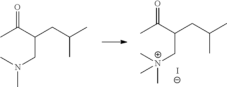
C(C(C(C)=O)CC(C)C)N(C)C.C(C(C(C)=O)CC(C)C)[N+](C)(C)C.[I-]
